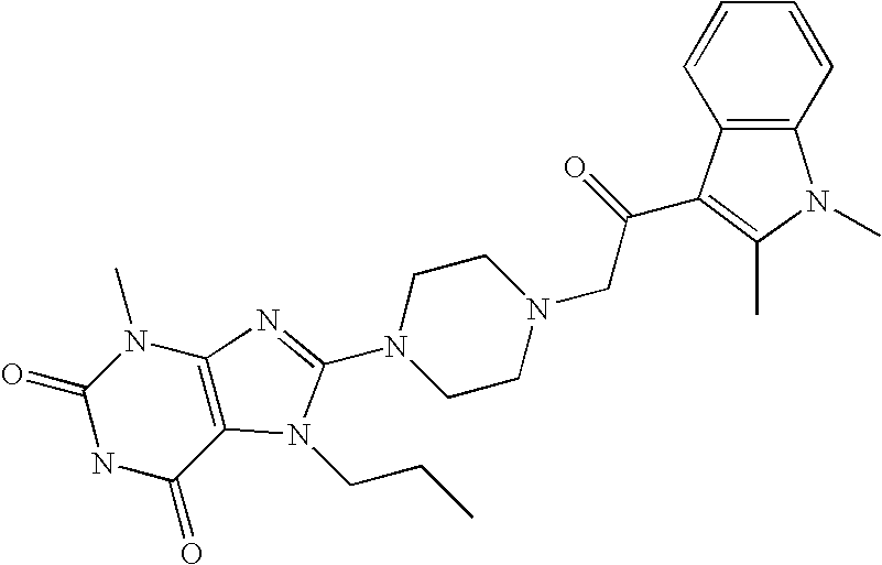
N1C(=O)C2=C(N(C)C1=O)N=C(N1CCN(CC(C3=C(C)N(C)C4=C3C=CC=C4)=O)CC1)N2CCC
